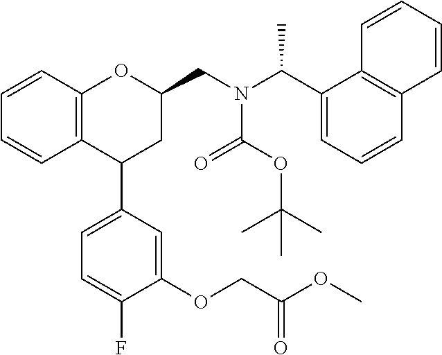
C12=C(C=CC=C1)OC(CN(C(C1=CC=CC3=C1C=CC=C3)C)C(OC(C)(C)C)=O)CC2C1=CC=C(F)C(OCC(OC)=O)=C1
